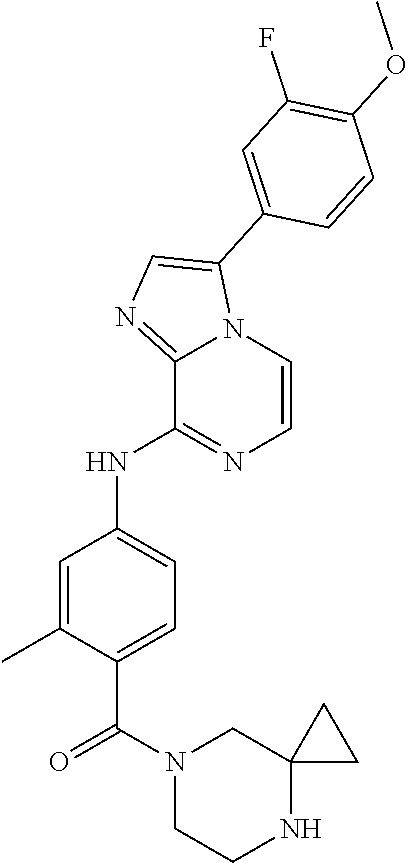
C1=C(C)C(C(=O)N2CCNC3(C2)CC3)=CC=C1NC1=NC=CN2C1=NC=C2C1=CC(F)=C(OC)C=C1
